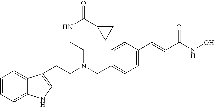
C1=CC=C2C(=C1)C(CCN(CC1=CC=C(C=CC(NO)=O)C=C1)CCNC(=O)C1CC1)=CN2
